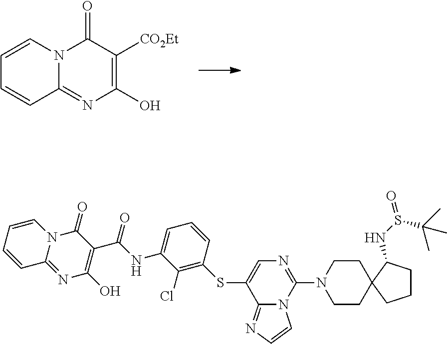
C1=CN2C(=NC(O)=C([CO2Et])C2=O)C=C1.S(C1=CN=C(N2CCC3(CC2)CCCC3NS(C(C)(C)C)=O)N2C1=NC=C2)C1=C(Cl)C(NC(=O)C2=C(O)N=C3N(C2=O)C=CC=C3)=CC=C1
